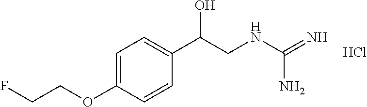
C1=C(OCCF)C=CC(C(CNC(=N)N)O)=C1.Cl
